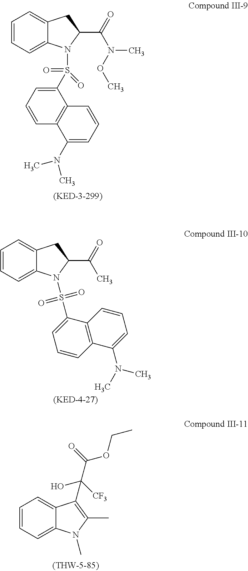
C1=CC=C2C(=C1)N(S(=O)(=O)C1=CC=CC3=C1C=CC=C3N(C)C)C(C(=O)N(C)OC)C2.C1=CC=C2C(=C1)N(S(C1=CC=CC3=C1C=CC=C3N(C)C)(=O)=O)C(C(=O)C)C2.C1=CC=C2C(=C1)C(C(C(OCC)=O)([CF3])O)=C(C)N2C
